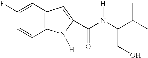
C1=C(F)C=CC2=C1C=C(C(N(C(C(C)C)CO)[H])=O)N2[H]
